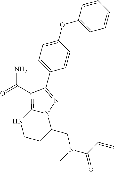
C1=CC=CC=C1OC1=CC=C(C2=NN3C(=C2C(=O)N)NCCC3CN(C(C=C)=O)C)C=C1
